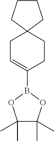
C1C=C(B2OC(C)(C)C(C)(C)O2)CCC12CCCC2
